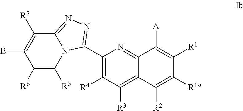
C1([R7])=C(B)C([R6])=C([R5])N2C1=NN=C2C1=C([R4])C([R3])=C2C(=N1)C([A])=C([R1])C([R1a])=C2[R2]
